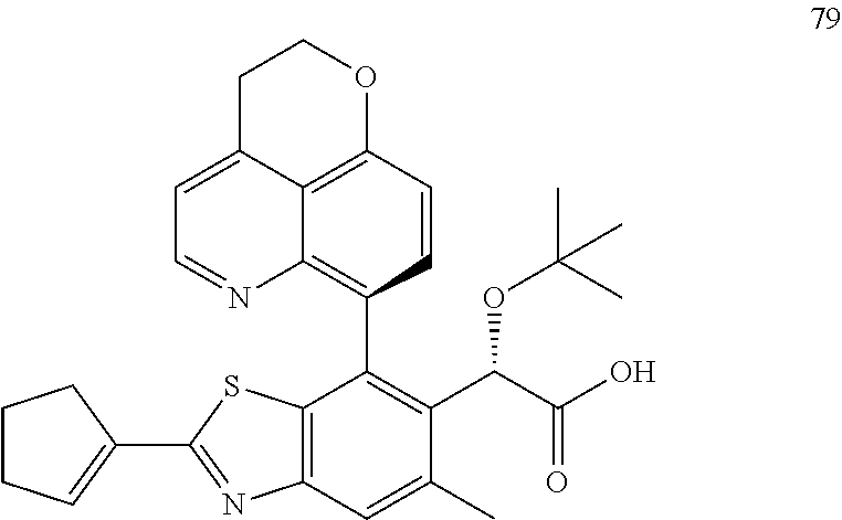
C12=C3C=CC(C4=C(C(C(O)=O)OC(C)(C)C)C(C)=CC5=C4SC(C4=CCCC4)=N5)=C1N=CC=C2CCO3
